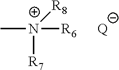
C[N+]([R6])([R7])[R8].[Q]
